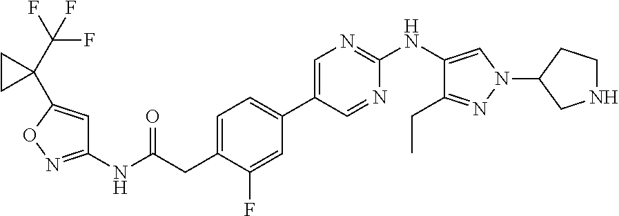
C1(NC(=O)CC2=CC=C(C3=CN=C(NC4=CN(C5CNCC5)N=C4CC)N=C3)C=C2F)=NOC(C2(C(F)(F)F)CC2)=C1
